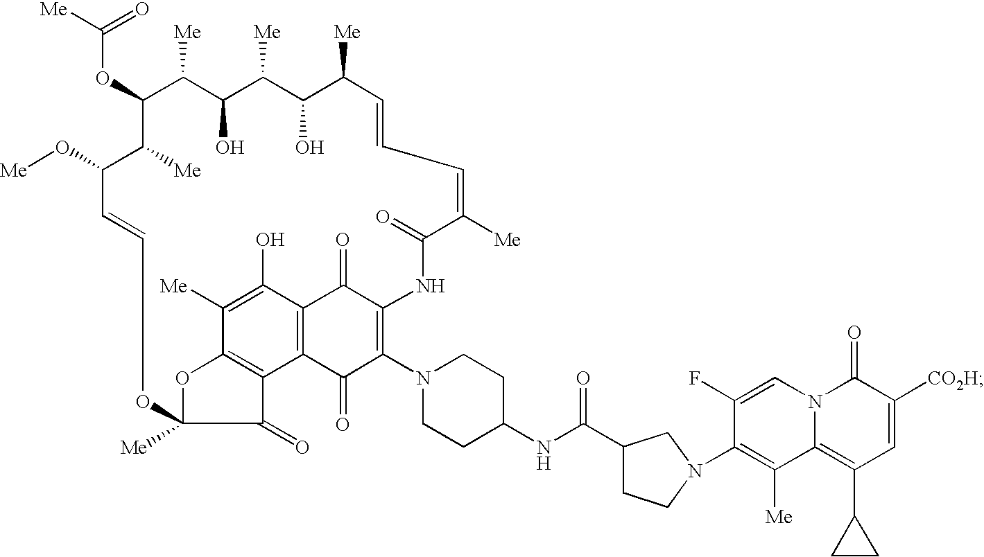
C(OC1C([Me])C(O)C([Me])C(O)C([Me])C=CC=C([Me])C(=O)NC2=C(N3CCC(NC(C4CN(C5=C([Me])C6=C(C7CC7)C=C([CO2H])C(=O)N6C=C5F)CC4)=O)CC3)C(=O)C3=C(C2=O)C(O)=C([Me])C2=C3C(=O)C([Me])(O2)OC=CC(O[Me])C1[Me])([Me])=O
